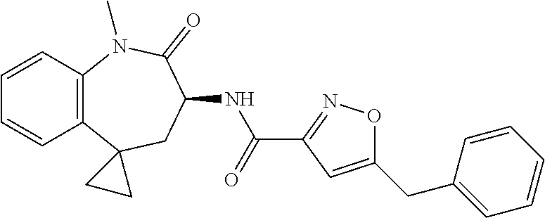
N(C(C1=NOC(CC2=CC=CC=C2)=C1)=O)C1CC2(C3=C(C=CC=C3)N(C)C1=O)CC2
